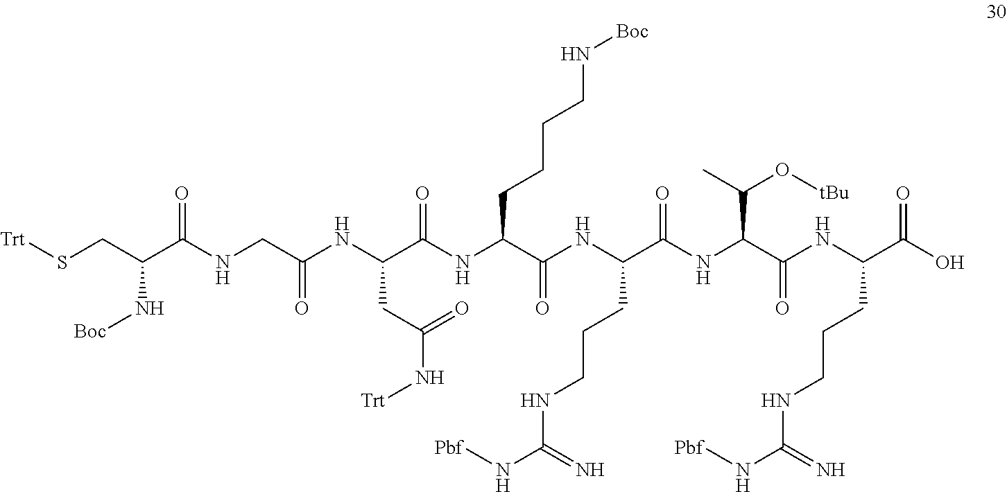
[Trt]SCC(C(NCC(NC(C(NC(C(NC(C(NC(C(NC(C(O)=O)CCCNC(=N)N[Pbf])=O)C(C)O[tBu])=O)CCCNC(N[Pbf])=N)=O)CCCCN[Boc])=O)CC(N[Trt])=O)=O)=O)N[Boc]
